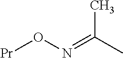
O(N=C(C)C)[Pr]
